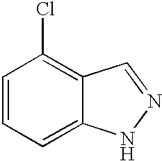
C1=CC=C2C(=C1Cl)C=NN2
